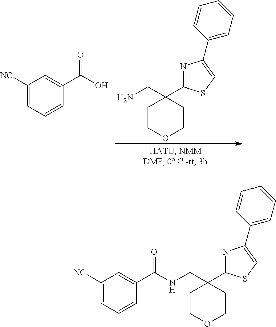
C1([NC])=CC=CC(C(=O)NCC2(C3=NC(C4=CC=CC=C4)=CS3)CCOCC2)=C1.C1COCCC1(CN)C1=NC(C2=CC=CC=C2)=CS1.C1([NC])=CC=CC(C(O)=O)=C1
